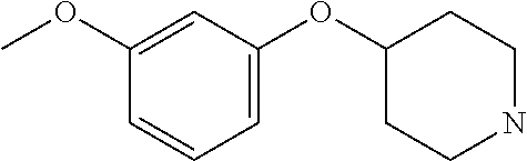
C1(OC2CCNCC2)=CC=CC(OC)=C1
